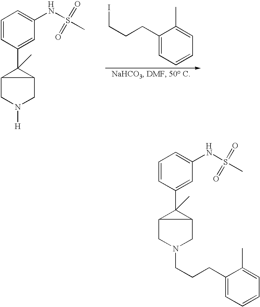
C1=CC(C2(C)C3CN(CCCC4=CC=CC=C4C)CC23)=CC(NS(C)(=O)=O)=C1.[H].C1=CC(C2(C)C3CN([H])CC23)=CC(NS(C)(=O)=O)=C1.[H].C1(CCCI)=CC=CC=C1C
